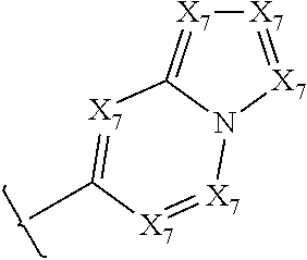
CC1=[X7]C2=[X7][X7]=[X7]N2[X7]=[X7]1
